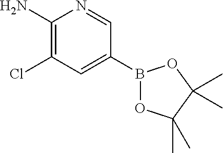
C1(N)=C(Cl)C=C(B2OC(C)(C)C(C)(C)O2)C=N1
